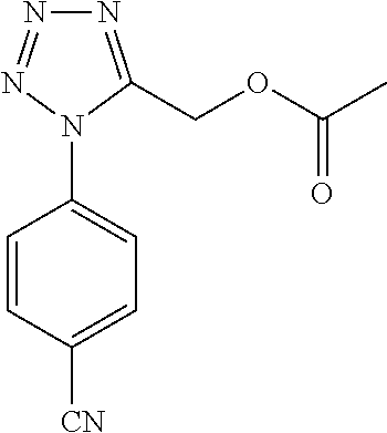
N1=C(COC(C)=O)N(C2=CC=C([CN])C=C2)N=N1
